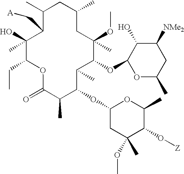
C1(C)(O)C(CC)OC(=O)C(C)C(OC2CC(C)(OC)C(O[Z])C(C)O2)C(C)C(OC2OC(C)CC([NMe2])C2O)C(OC)(C)CC(C)CC(C)C1C[A]
